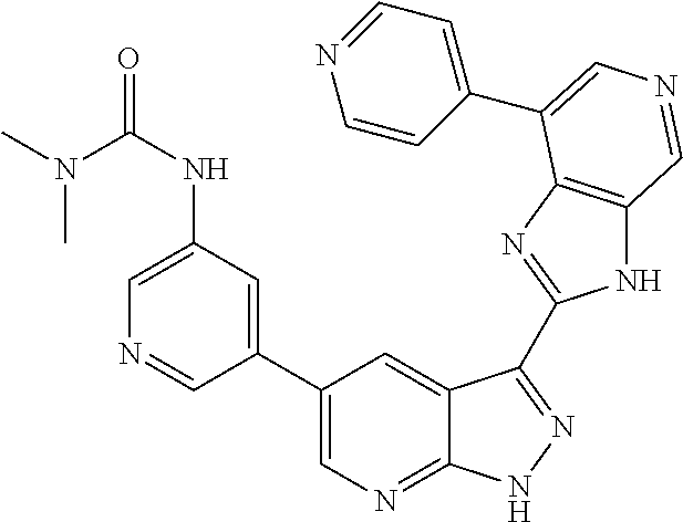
C1(C2=CN=C3C(=C2)C(C2=NC4=C(N2)C=NC=C4C2=CC=NC=C2)=NN3)=CC(NC(=O)N(C)C)=CN=C1
